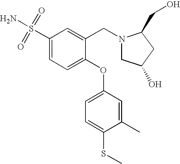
C1(S(=O)(=O)N)=CC=C(OC2=CC=C(SC)C(C)=C2)C(CN2CC(O)CC2CO)=C1
